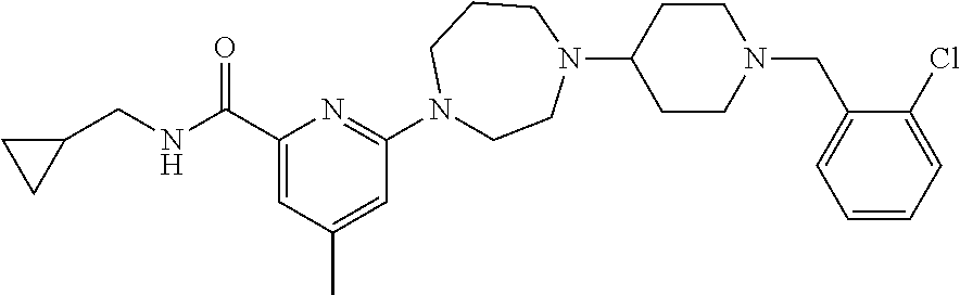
C1(N2CCN(C3CCN(CC4=CC=CC=C4Cl)CC3)CCC2)=NC(C(NCC2CC2)=O)=CC(C)=C1
